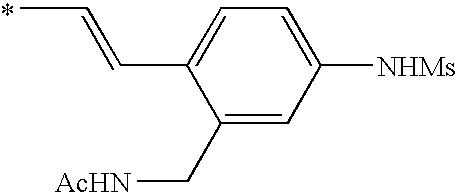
CC=CC1=CC=C([NHMs])C=C1C[AcHN].*
